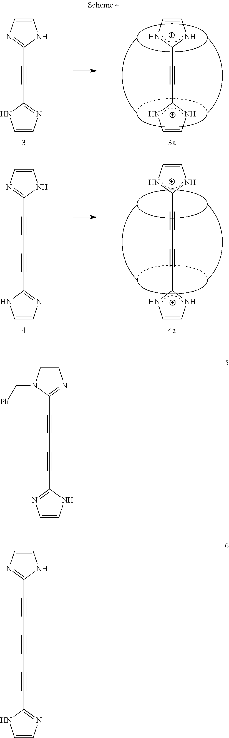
C1=CN(C[Ph])C(C#CC#CC2=NC=CN2)=N1.C1=CN=C(C#CC#CC#CC2=NC=CN2)N1.C1=CN=C(C#CC2=NC=CN2)N1.C1~CNC(C#CC2NC=CN2)N1.C1=CN=C(C#CC#CC2=NC=CN2)N1.C1=CNC(C#CC#CC2NC=CN2)N1
